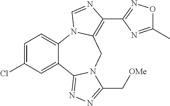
C1=C(Cl)C=C2C(=C1)N1C(=C(C3=NOC(C)=N3)N=C1)CN1C2=NN=C1C[OMe]
